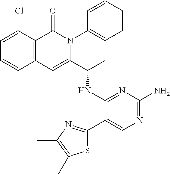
ClC1=CC=CC2=C1C(=O)N(C1=CC=CC=C1)C(C(C)NC1=NC(N)=NC=C1C1=NC(C)=C(C)S1)=C2
